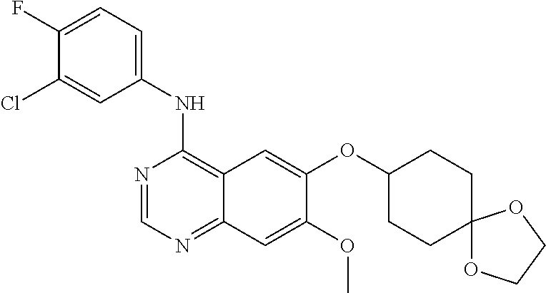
N1=CN=C2C(=C1NC1=CC=C(F)C(Cl)=C1)C=C(OC1CCC3(CC1)OCCO3)C(OC)=C2
